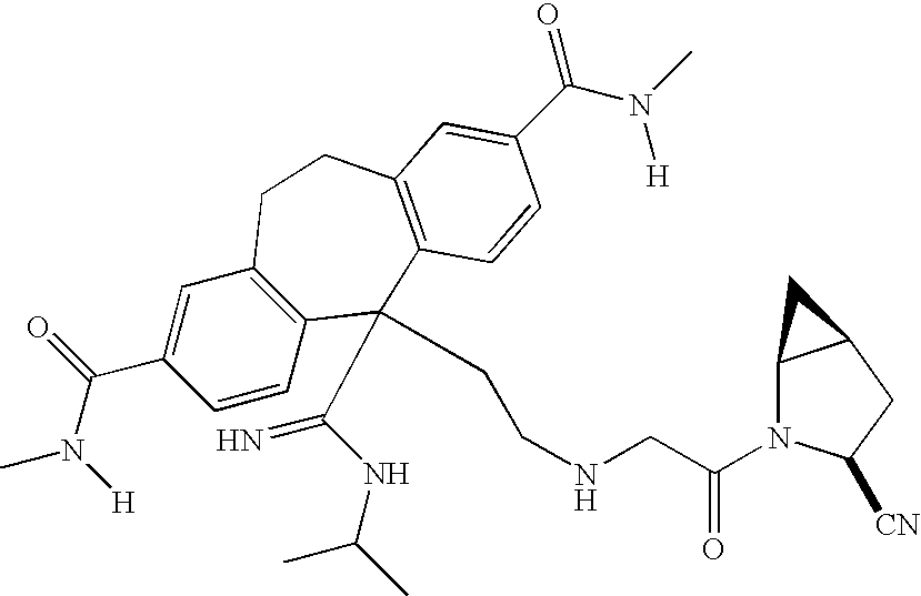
CN(C(C1=CC2=C(C=C1)C(C(NC(C)C)=N)(CCNCC(N1C3C(CC1[CN])C3)=O)C1=C(CC2)C=C(C(N(C)[H])=O)C=C1)=O)[H]
